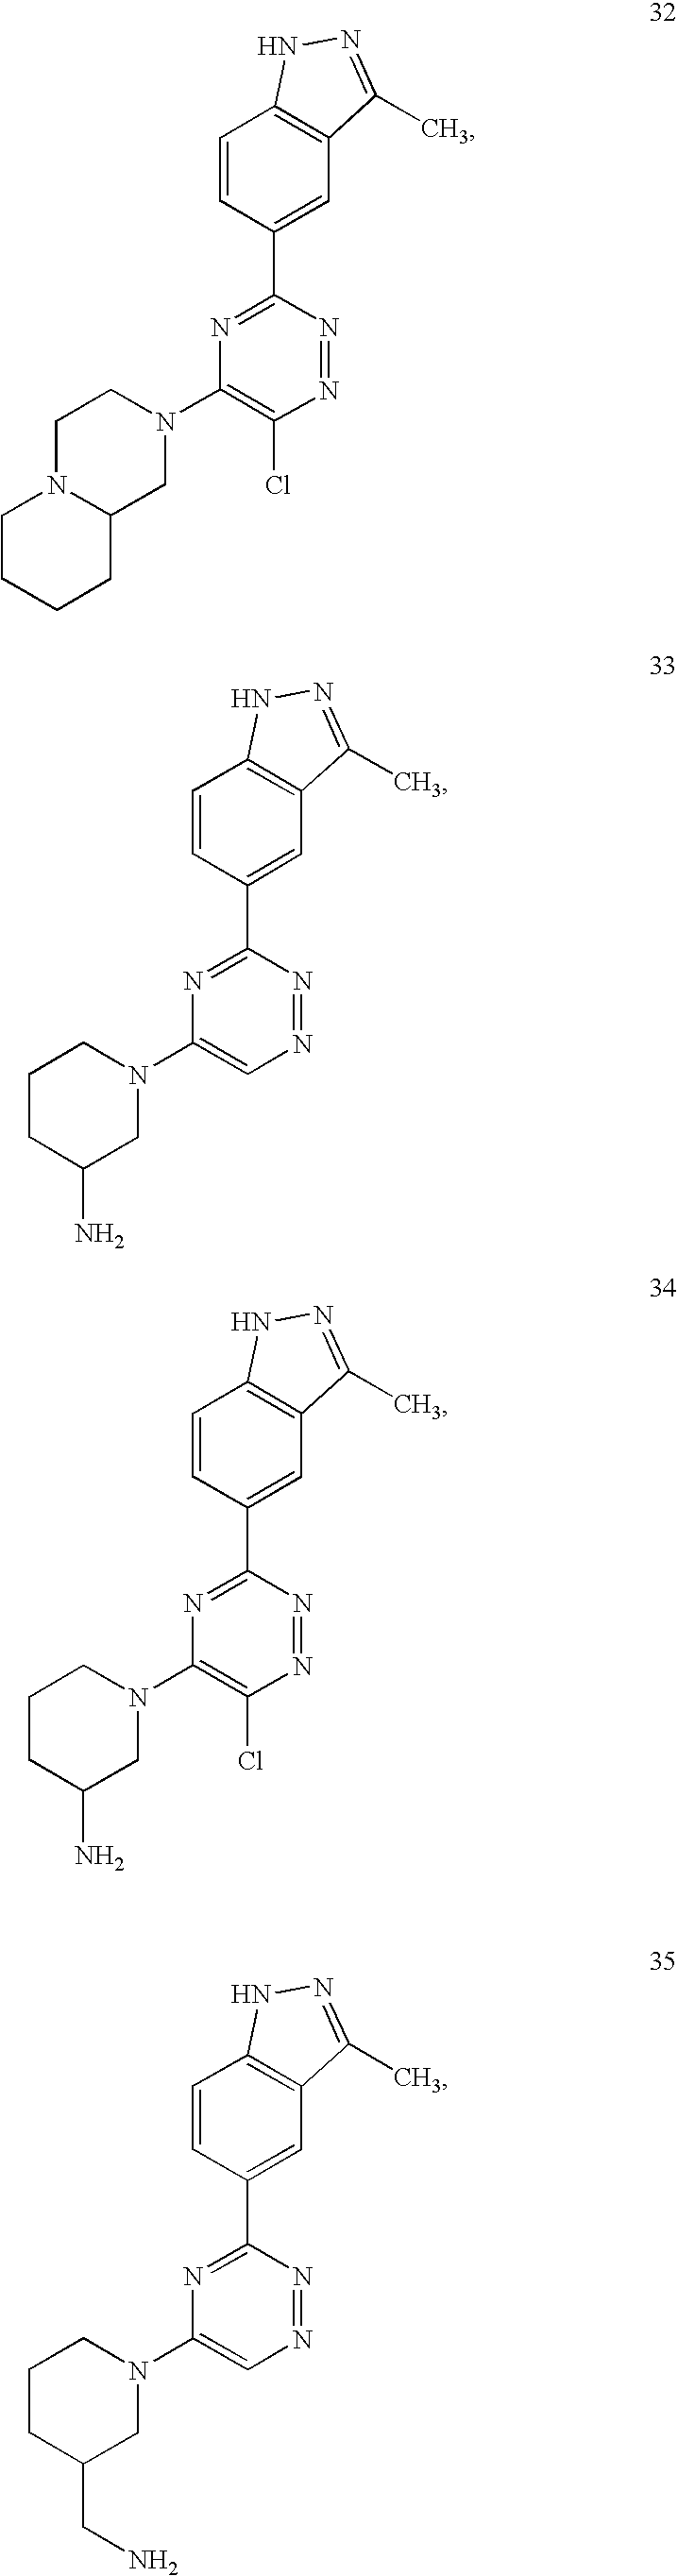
C1=CC(C2=NC(N3CCN4C(C3)CCCC4)=C(Cl)N=N2)=CC2=C1NN=C2C.C1=CC(C2=NC(N3CCCC(N)C3)=CN=N2)=CC2=C1NN=C2C.C1=CC(C2=NC(N3CCCC(N)C3)=C(Cl)N=N2)=CC2=C1NN=C2C.C1=CC(C2=NC(N3CCCC(CN)C3)=CN=N2)=CC2=C1NN=C2C
